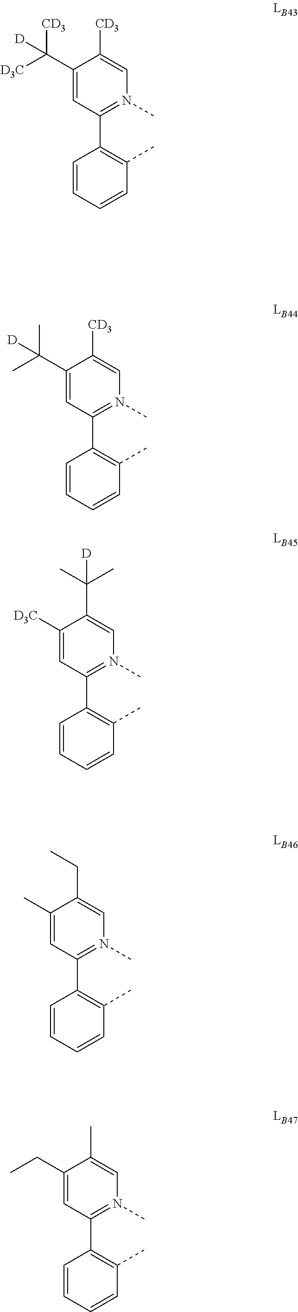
C1([D3C])=CC(C2=C(C)C=CC=C2)=N(C)C=C1C(C)(C)[D].C1(CC)=CC(C2=C(C)C=CC=C2)=N(C)C=C1C.C1(C)=CC(C2=C(C)C=CC=C2)=N(C)C=C1CC.C1(C(C)(C)[D])=CC(C2=C(C)C=CC=C2)=N(C)C=C1[CD3].C1(C([D3C])([CD3])[D])=CC(C2=C(C)C=CC=C2)=N(C)C=C1[CD3]
